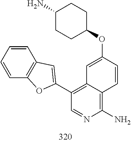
C1=C(OC2CCC(N)CC2)C=CC2=C(N)N=CC(C3=CC4=C(C=CC=C4)O3)=C12
